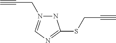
N1C(SCC#C)=NC=N1CC#C
